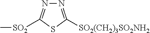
N1=C([SO2]C)SC([SO2(CH2)3SO2NH2])=N1
